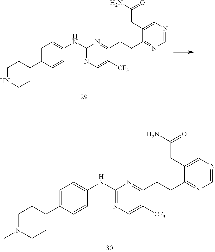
C1CC(C2=CC=C(NC3=NC=C([CF3])C(CCC4=NC=NC=C4CC(N)=O)=N3)C=C2)CCN1C.C1NCCC(C2=CC=C(NC3=NC=C([CF3])C(CCC4=NC=NC=C4CC(N)=O)=N3)C=C2)C1
